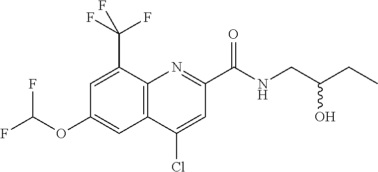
C1(Cl)=CC(C(NCC(CC)O)=O)=NC2=C1C=C(OC(F)F)C=C2C(F)(F)F
